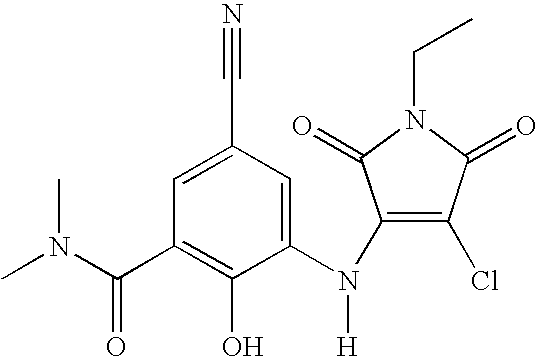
C1=C(C#N)C=C(N(C2=C(Cl)C(=O)N(CC)C2=O)[H])C(O)=C1C(N(C)C)=O
